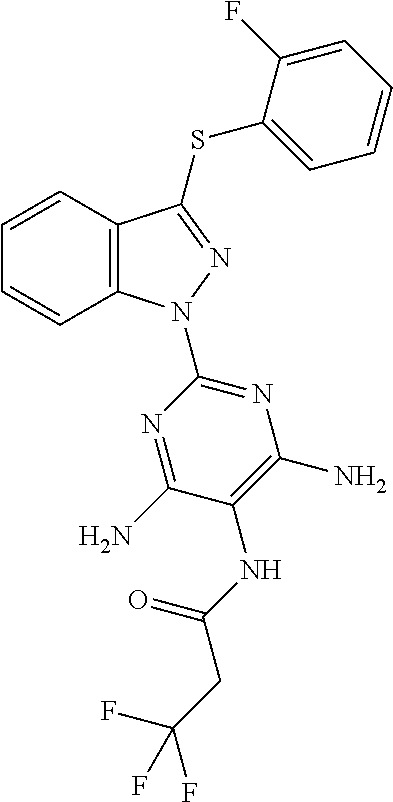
C1=CC2=C(C=C1)N(C1=NC(N)=C(NC(CC(F)(F)F)=O)C(N)=N1)N=C2SC1=CC=CC=C1F
